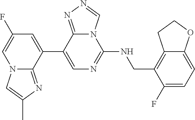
C1(C2=CC(F)=CN3C2=NC(C)=C3)=CN=C(NCC2=C3C(=CC=C2F)OCC3)N2C1=NN=C2
